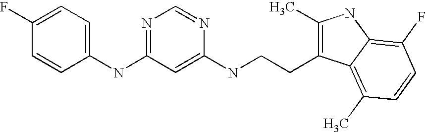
C1(F)=CC=C(NC2=NC=NC(NCCC3=C(C)NC4=C(F)C=CC(C)=C34)=C2)C=C1
